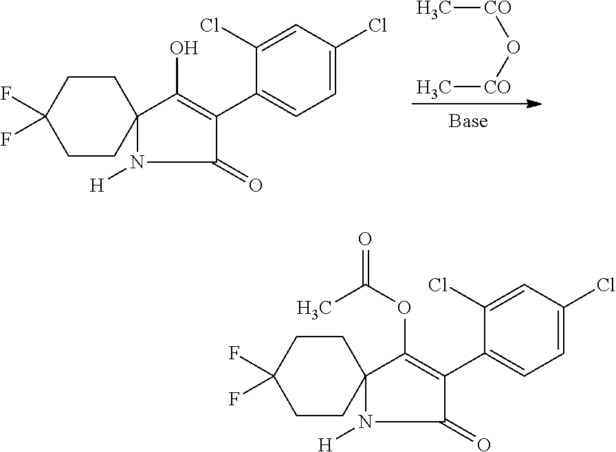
[CO](O[CO]C)C.C12(N([H])C(=O)C(C3=CC=C(Cl)C=C3Cl)=C1O)CCC(F)(F)CC2.C12(N([H])C(=O)C(C3=CC=C(Cl)C=C3Cl)=C1OC(C)=O)CCC(F)(F)CC2
